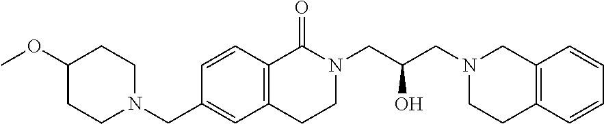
C1(CN2CCC(OC)CC2)=CC2=C(C=C1)C(=O)N(CC(O)CN1CCC3=C(C1)C=CC=C3)CC2
